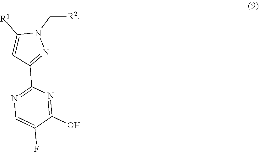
C1=C(F)C(O)=NC(C2=NN(C[R2])C([R1])=C2)=N1
